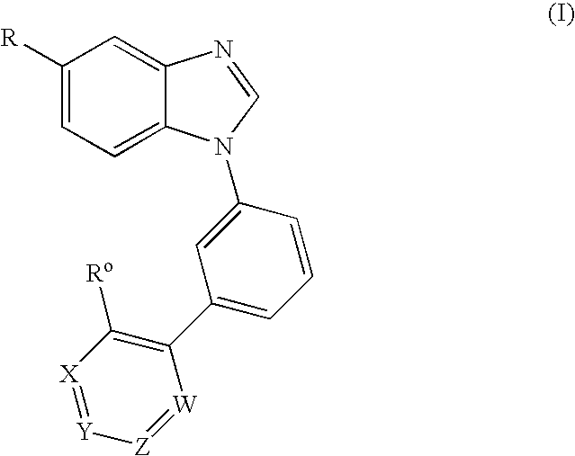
[X]1=[Y][Z]=[W]C(C2=CC=CC(N3C4=CC=C([R])C=C4N=C3)=C2)=C1[Ro]
